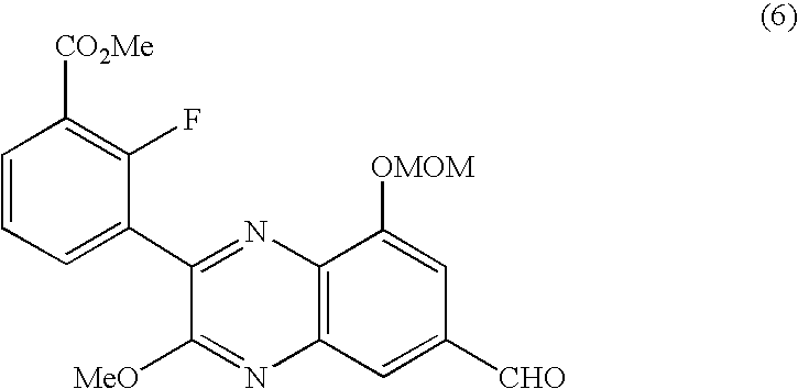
C1(C2=CC=CC([CO2Me])=C2F)=NC2=C(N=C1[MeO])C=C([CHO])C=C2[OMOM]
